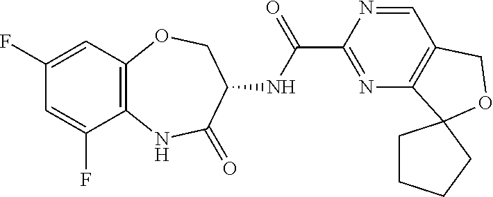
C12=C(NC(=O)C(NC(C3=NC4=C(C=N3)COC43CCCC3)=O)CO1)C(F)=CC(F)=C2
